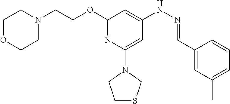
N1(CCOC2=NC(N3CCSC3)=CC(NN=CC3=CC(C)=CC=C3)=C2)CCOCC1
